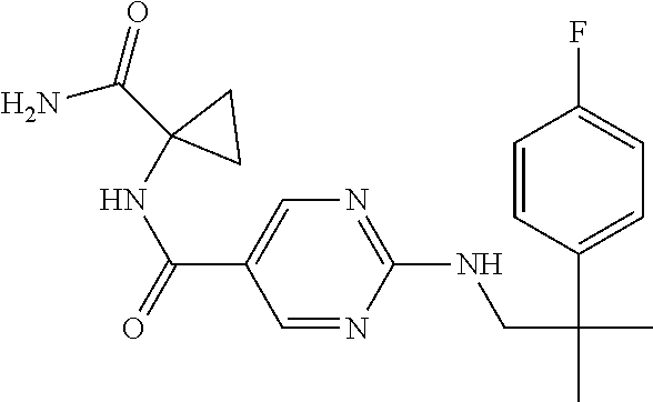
C1=NC(NCC(C)(C2=CC=C(F)C=C2)C)=NC=C1C(NC1(C(N)=O)CC1)=O
